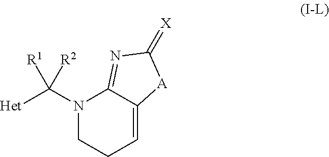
N1(C([Het])([R2])[R1])CCC=C2C1=NC(=[X])[A]2
